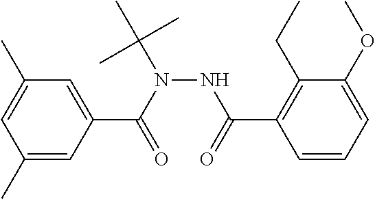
C1=C(C(N(NC(C2=C(CC)C(OC)=CC=C2)=O)C(C)(C)C)=O)C=C(C)C=C1C
